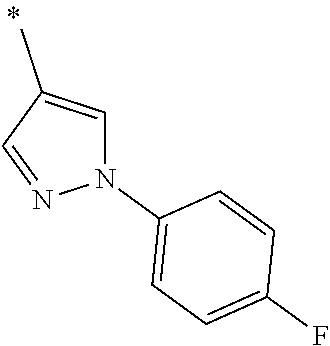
N1(C2=CC=C(F)C=C2)C=C(C)C=N1
